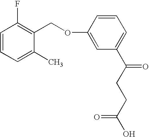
C1(OCC2=C(F)C=CC=C2C)=CC(C(=O)CCC(=O)O)=CC=C1
